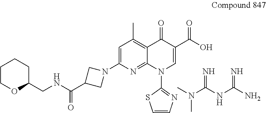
C(C1CN(C2=CC(C)=C3C(=N2)N(C2=NC=CS2)C=C(C(O)=O)C3=O)C1)(NCC1CCCCO1)=O.CN(C(NC(N)=N)=N)C
